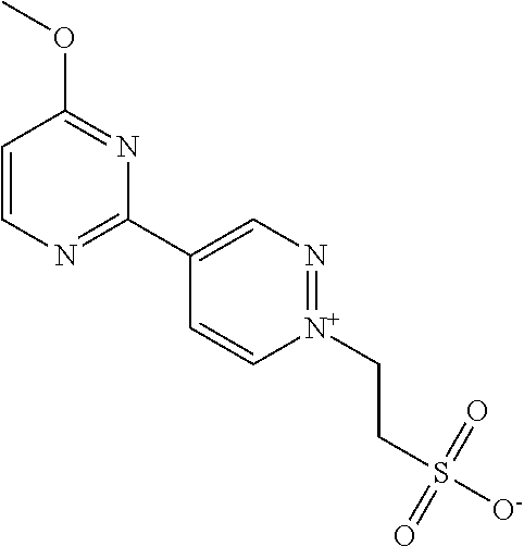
C1=CN=C(C2=CN=[N+](CCS([O-])(=O)=O)C=C2)N=C1OC
